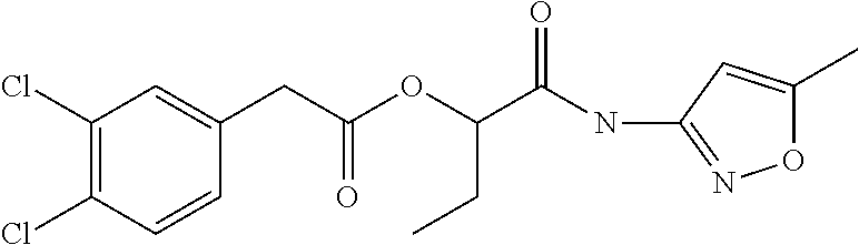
C(C(OC(C(NC1=NOC(C)=C1)=O)CC)=O)C1=CC(Cl)=C(Cl)C=C1
